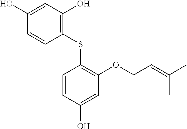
C1(SC2=C(OCC=C(C)C)C=C(O)C=C2)=C(O)C=C(O)C=C1
